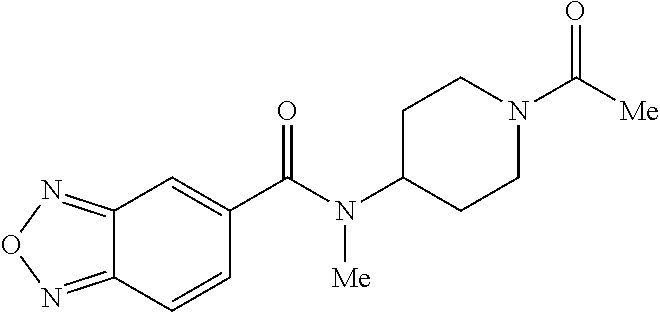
C12=NON=C1C=CC(C(N(C1CCN(C([Me])=O)CC1)[Me])=O)=C2
